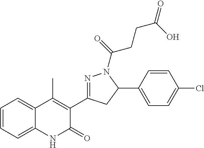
CC1=C(C2=NN(C(=O)CCC(O)=O)C(C3=CC=C(Cl)C=C3)C2)C(=O)NC2=CC=CC=C12
